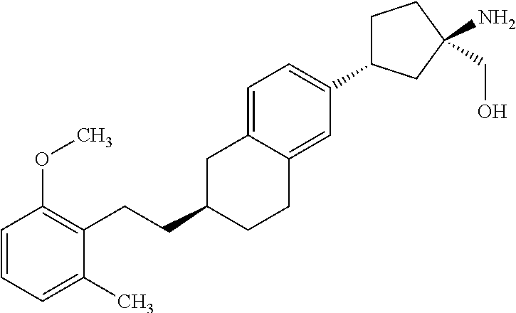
C(C1CCC2=CC(C3CCC(N)(CO)C3)=CC=C2C1)CC1=C(OC)C=CC=C1C
